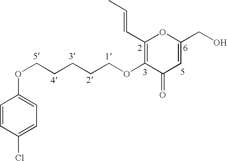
C1=CC(Cl)=CC=C1OCCCCCOC1=C(C=CC)OC(CO)=CC1=O
